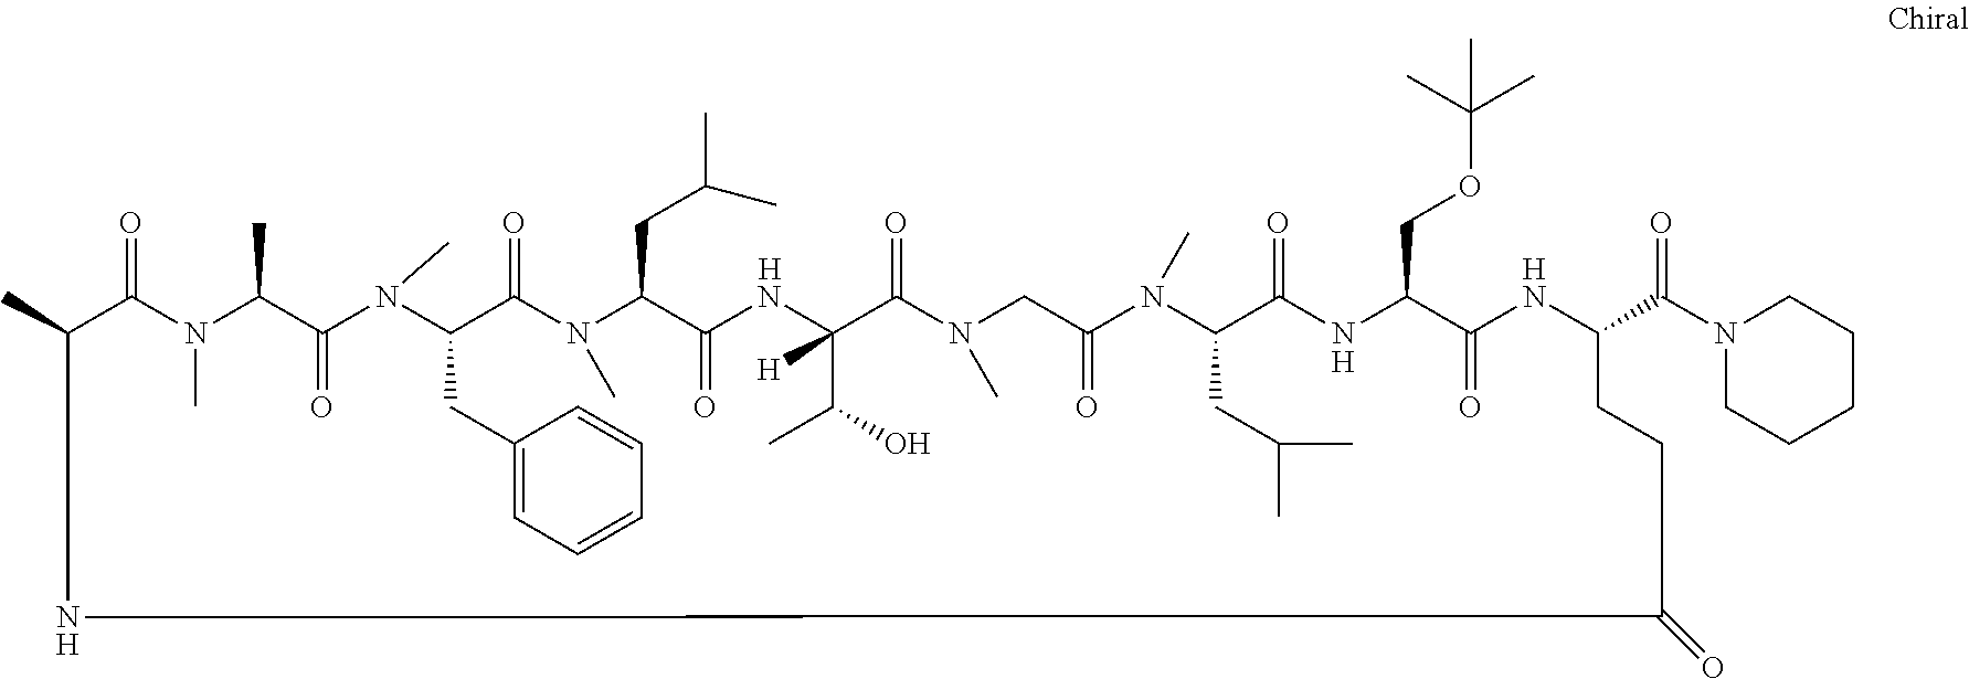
CC1C(=O)N(C)C(C)C(=O)N(C)C(CC2=CC=CC=C2)C(=O)N(C)C(CC(C)C)C(=O)NC(C(O)C)([H])C(=O)N(C)CC(=O)N(C)C(CC(C)C)C(=O)NC(COC(C)(C)C)C(=O)NC(C(N2CCCCC2)=O)CCC(=O)N1.[H].[H].[H].[H]
